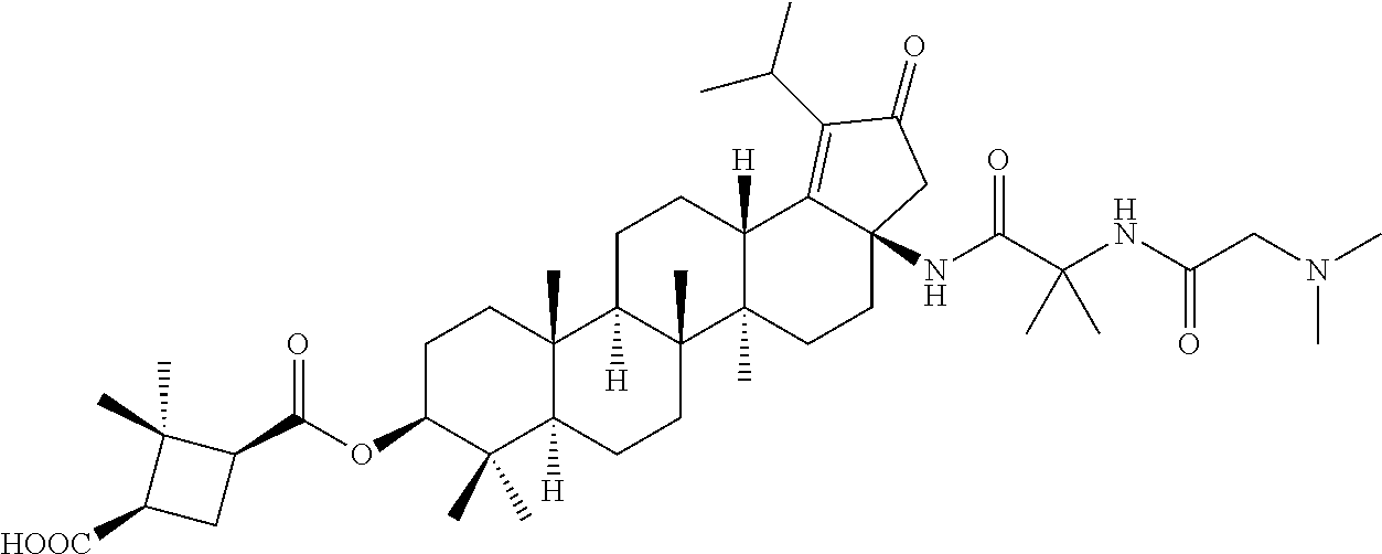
C1C2([H])C(C)(C3(C)C([H])(C1)C1=C(C(C)C)C(=O)CC1(NC(C(NC(CN(C)C)=O)(C)C)=O)CC3)CCC1([H])C2(C)CCC(OC(C2C(C)(C)C([HOOC])C2)=O)C1(C)C
